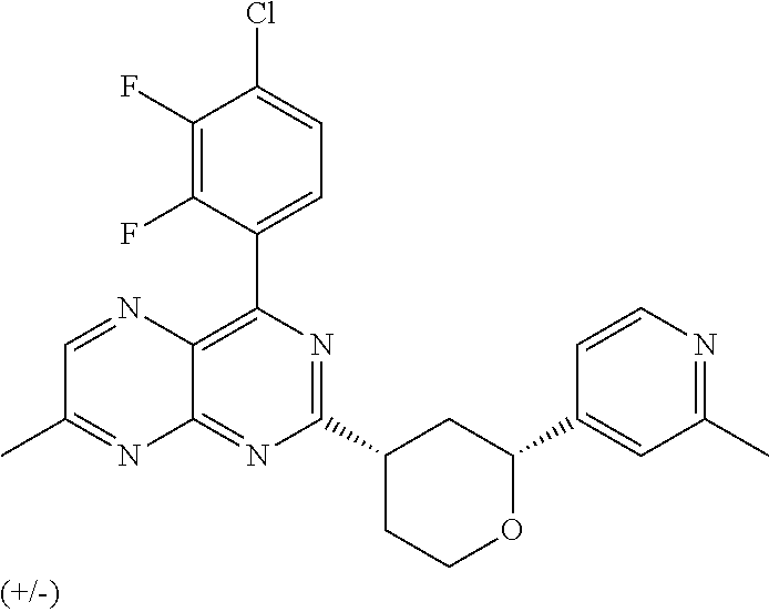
C12=NC(C3CCOC(C4=CC(C)=NC=C4)C3)=NC(C3=CC=C(Cl)C(F)=C3F)=C1N=CC(C)=N2
